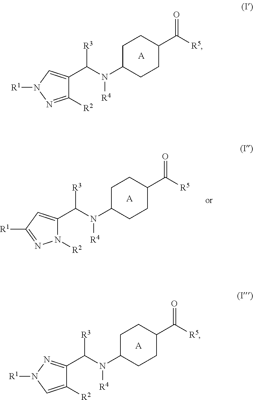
C1(C([R3])N([R4])C2CCC(C([R5])=O)CC2)=CN([R1])N=C1[R2].[A].C1(C([R3])N([R4])C2CCC(C([R5])=O)CC2)=NN([R1])C=C1[R2].[A].C1(C([R3])N([R4])C2CCC(C([R5])=O)CC2)=CC([R1])=NN1[R2].[A]
